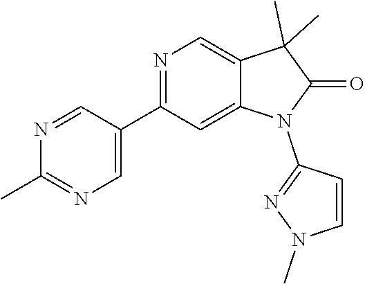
N1(C)N=C(N2C(=O)C(C)(C)C3=CN=C(C4=CN=C(C)N=C4)C=C32)C=C1
